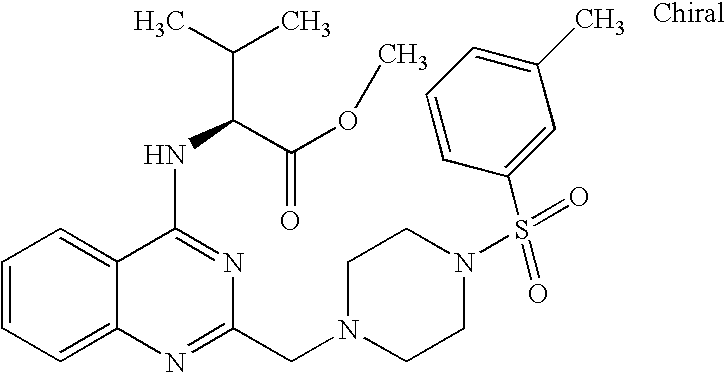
C1=CC=C2C(=C1)C(NC(C(=O)OC)C(C)C)=NC(CN1CCN(S(=O)(C3=CC(C)=CC=C3)=O)CC1)=N2
